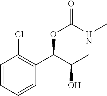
C1=CC=CC(C(C(C)O)OC(=O)NC)=C1Cl
